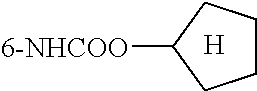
C1CCC([6-NHCOO])C1.[H]
